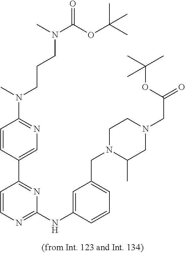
N(C1=NC=C(C2=NC(NC3=CC(CN4C(C)CN(CC(=O)OC(C)(C)C)CC4)=CC=C3)=NC=C2)C=C1)(C)CCCN(C(OC(C)(C)C)=O)C
